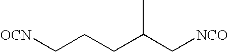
[OCN]CCCC(C[NCO])C
